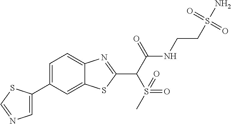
C1=C(C2=CN=CS2)C=C2C(=C1)N=C(C(C(NCCS(N)(=O)=O)=O)S(=O)(=O)C)S2
